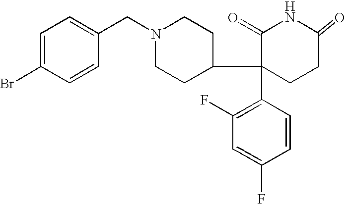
C1=C(Br)C=CC(CN2CCC(C3(C4=C(F)C=C(F)C=C4)C(=O)NC(=O)CC3)CC2)=C1
